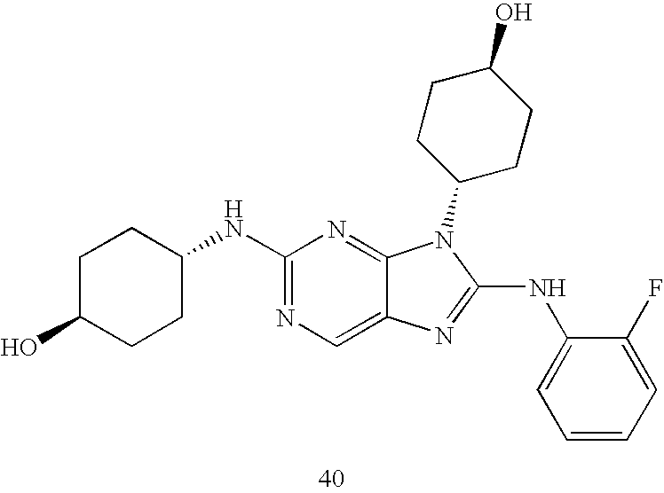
C1C(NC2=NC=C3C(=N2)N(C2CCC(O)CC2)C(NC2=CC=CC=C2F)=N3)CCC(O)C1
